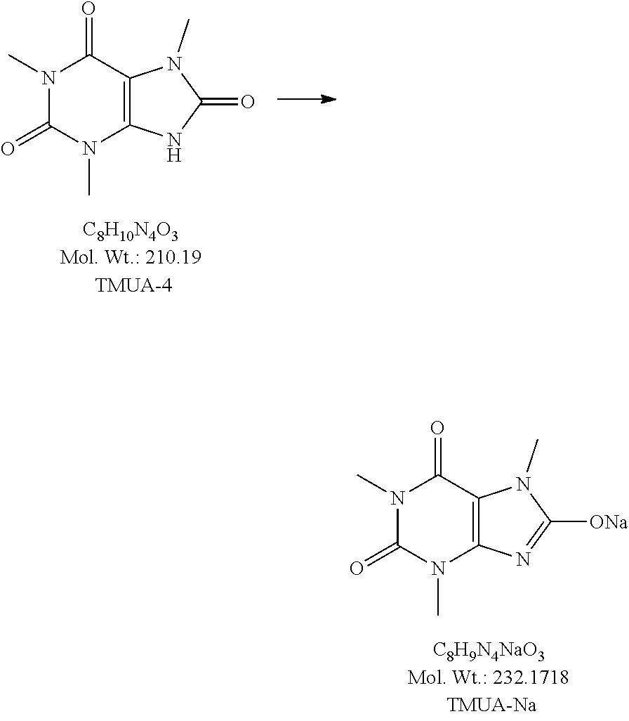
N1(C)C(=O)N(C)C2=C(C1=O)N(C)C(=O)N2.N1(C)C(=O)N(C)C2=C(C1=O)N(C)C([ONa])=N2
